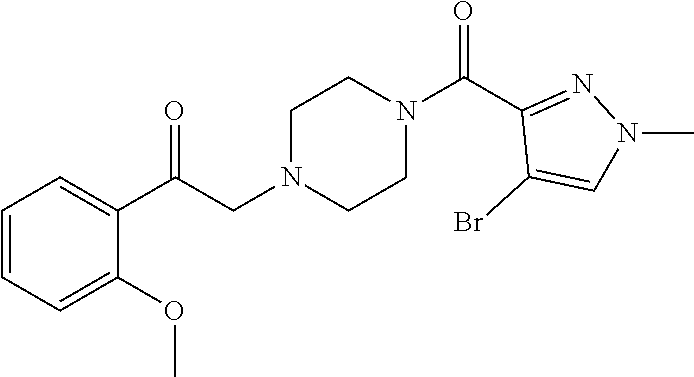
C1=CC=C(OC)C(C(CN2CCN(C(C3=NN(C)C=C3Br)=O)CC2)=O)=C1
